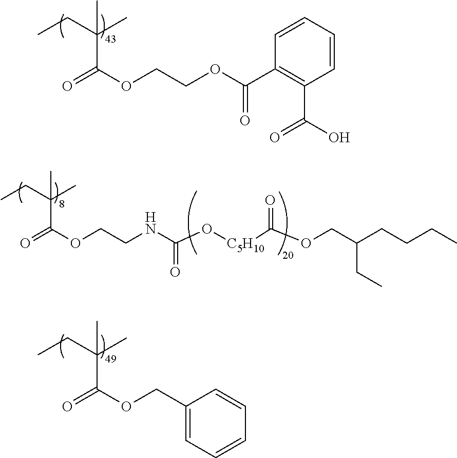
CCC(C)(C(OCCOC(C1=C(C(O)=O)C=CC=C1)=O)=O)C.CCC(C)(C(OCC1=CC=CC=C1)=O)C.CCC(C)(C(OCCNC(O[C5H10]C(OCC(CCCC)CC)=O)=O)=O)C
